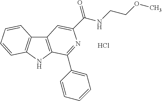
C12=C(NC3=C1C=CC=C3)C(C1=CC=CC=C1)=NC(C(=O)NCCOC)=C2.Cl
